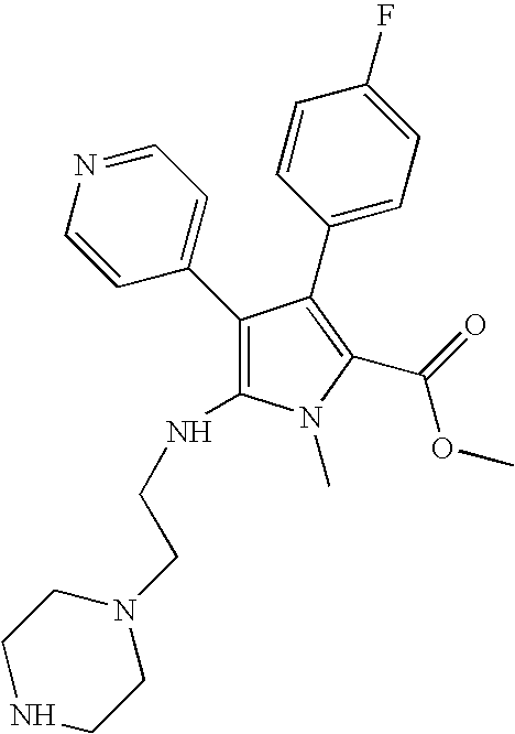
C1(C2=CC=NC=C2)=C(NCCN2CCNCC2)N(C)C(C(=O)OC)=C1C1=CC=C(F)C=C1
